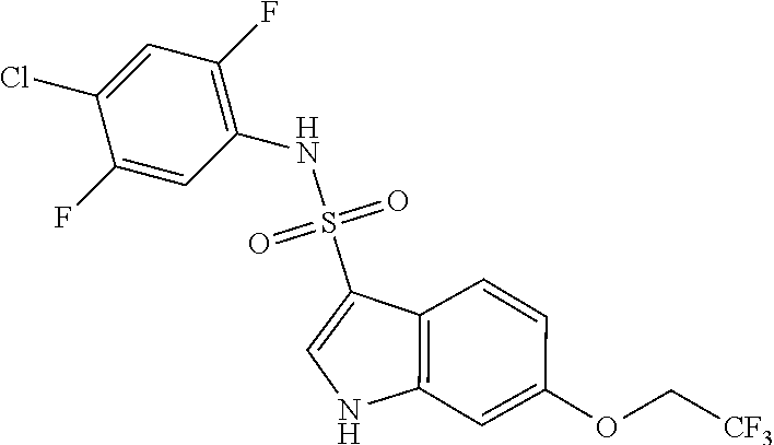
N(S(=O)(=O)C1=CNC2=C1C=CC(OC[CF3])=C2)C1=C(F)C=C(Cl)C(F)=C1
